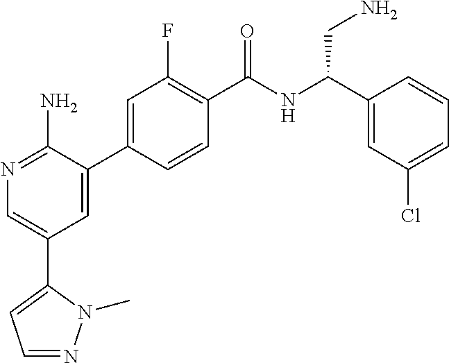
N1=C(N)C(C2=CC(F)=C(C(NC(C3=CC(Cl)=CC=C3)CN)=O)C=C2)=CC(C2=CC=NN2C)=C1
